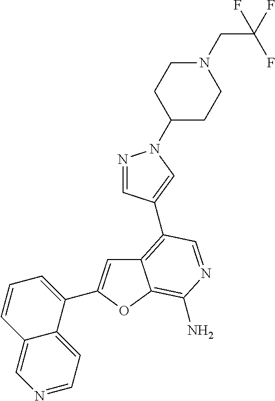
C12=C(C3=CN(C4CCN(CC(F)(F)F)CC4)N=C3)C=NC(N)=C1OC(C1=CC=CC3=CN=CC=C13)=C2
